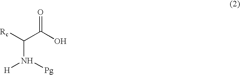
[Rc]C(N([H])[Pg])C(O)=O
